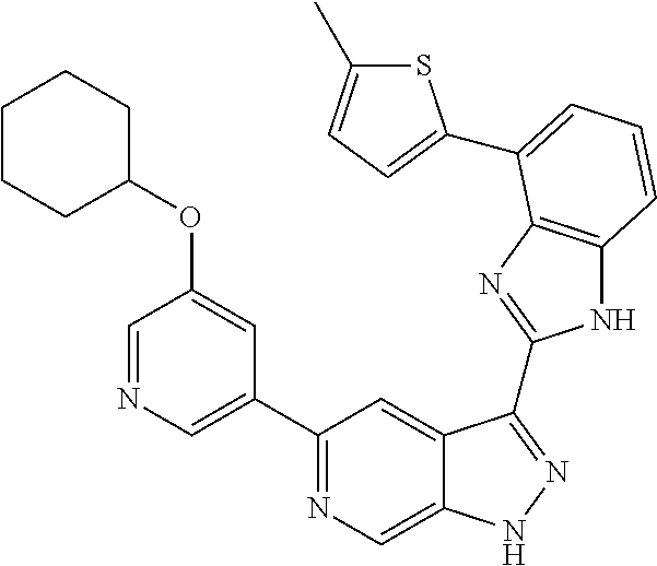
C1(C2=NC=C3C(=C2)C(C2=NC4=C(N2)C=CC=C4C2=CC=C(C)S2)=NN3)=CN=CC(OC2CCCCC2)=C1
